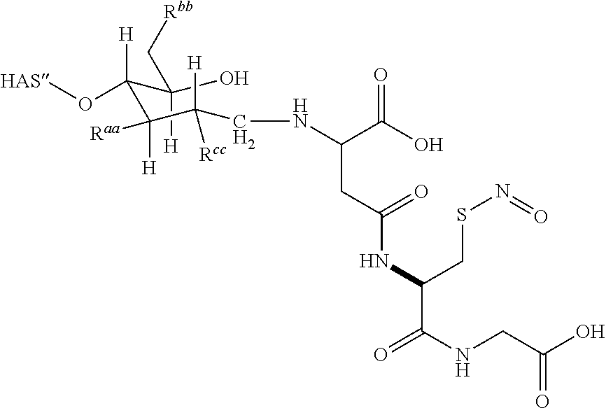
C(O)(C[Rbb])([H])C(C(C(CNC(C(O)=O)CC(=O)NC(CSN=O)C(=O)NCC(O)=O)([H])[Rcc])([H])[Raa])([H])O[HAS]
